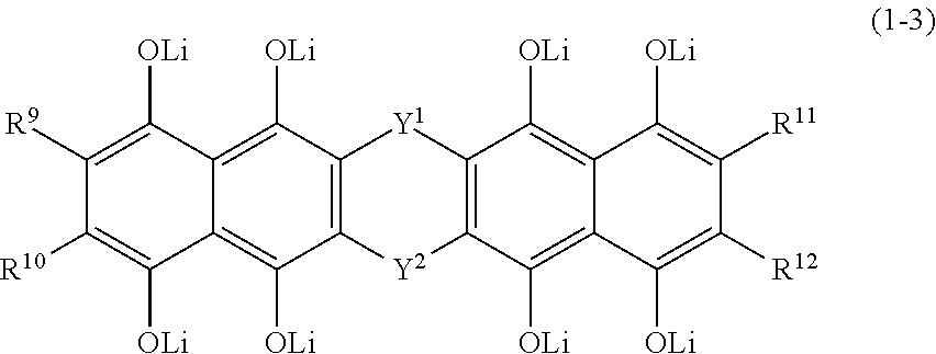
C1([R9])=C([OLi])C2=C([OLi])C3=C(C([OLi])=C2C([OLi])=C1[R10])[Y2]C1=C([Y1]3)C([OLi])=C2C(=C1[OLi])C([OLi])=C([R12])C([R11])=C2[OLi]
